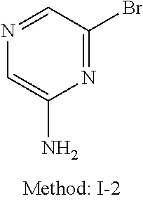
N1=C(Br)C=NC=C1N
